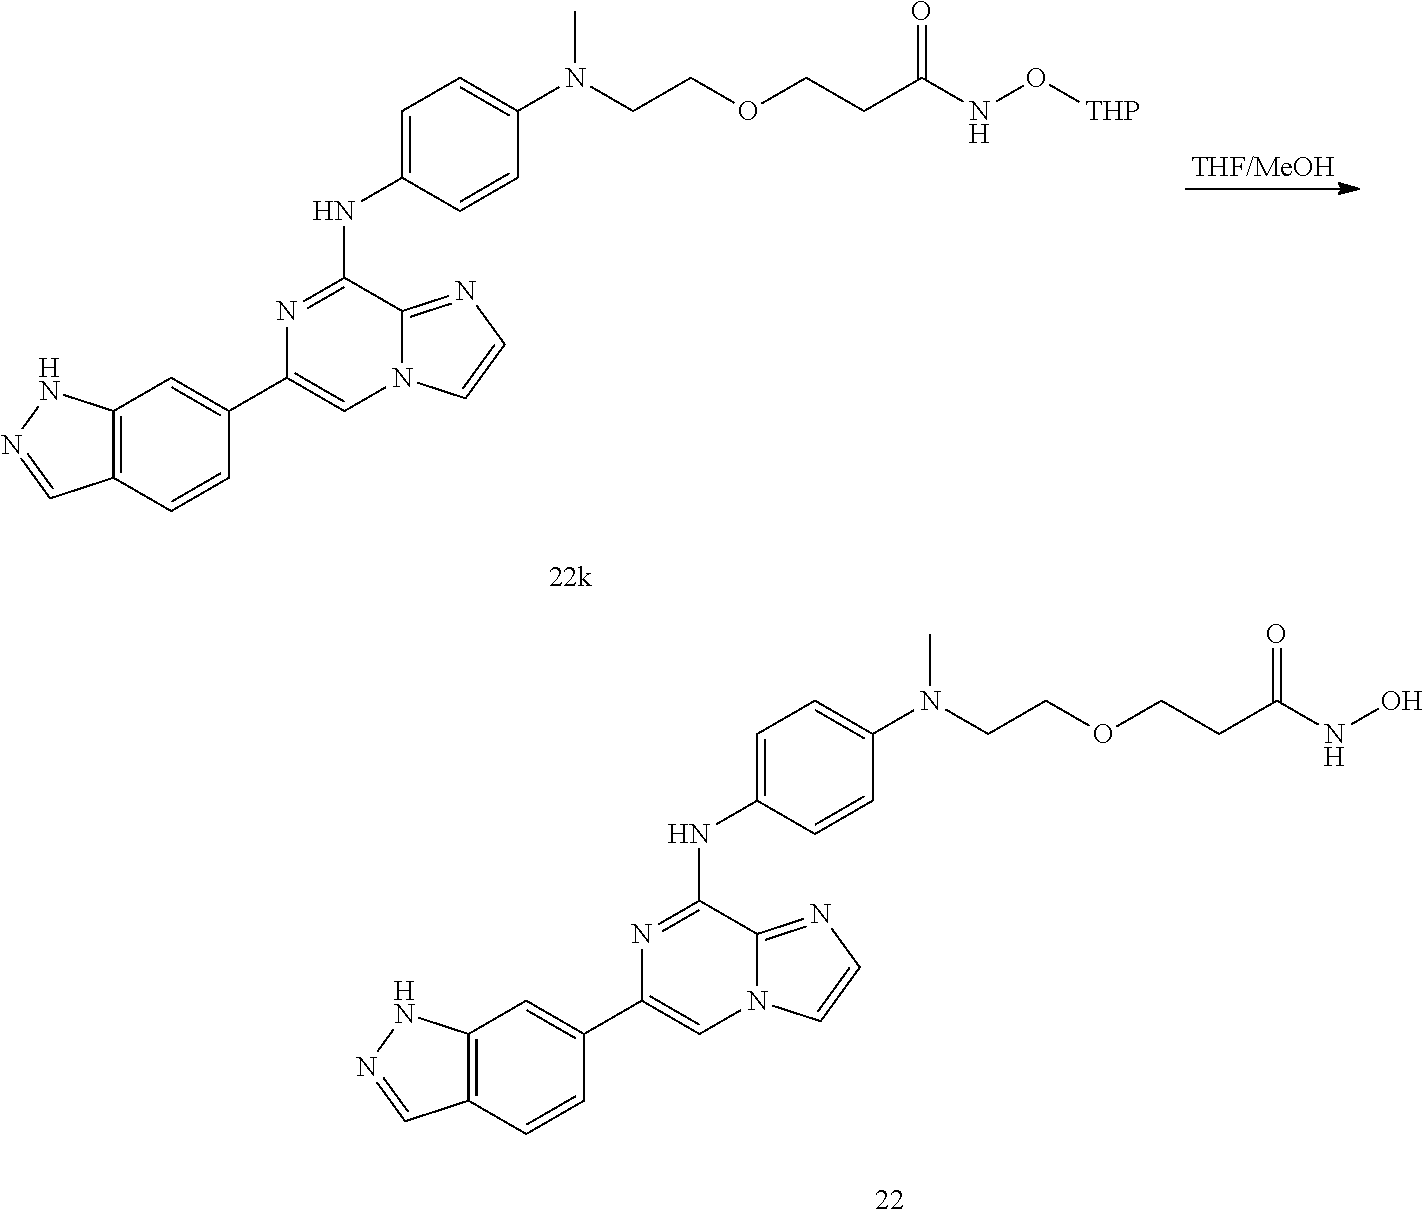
N12C(=NC=C1)C(NC1=CC=C(N(CCOCCC(NO)=O)C)C=C1)=NC(C1=CC3=C(C=C1)C=NN3)=C2.N12C(=NC=C1)C(NC1=CC=C(N(CCOCCC(NO[THP])=O)C)C=C1)=NC(C1=CC3=C(C=C1)C=NN3)=C2
